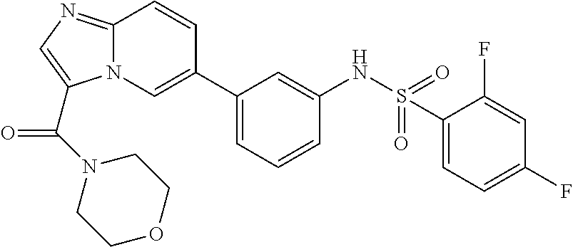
C1(C2=CN3C(=NC=C3C(N3CCOCC3)=O)C=C2)=CC=CC(NS(=O)(=O)C2=CC=C(F)C=C2F)=C1
